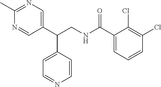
C1(C)=NC=C(C(CNC(C2=CC=CC(Cl)=C2Cl)=O)C2=CC=NC=C2)C=N1
